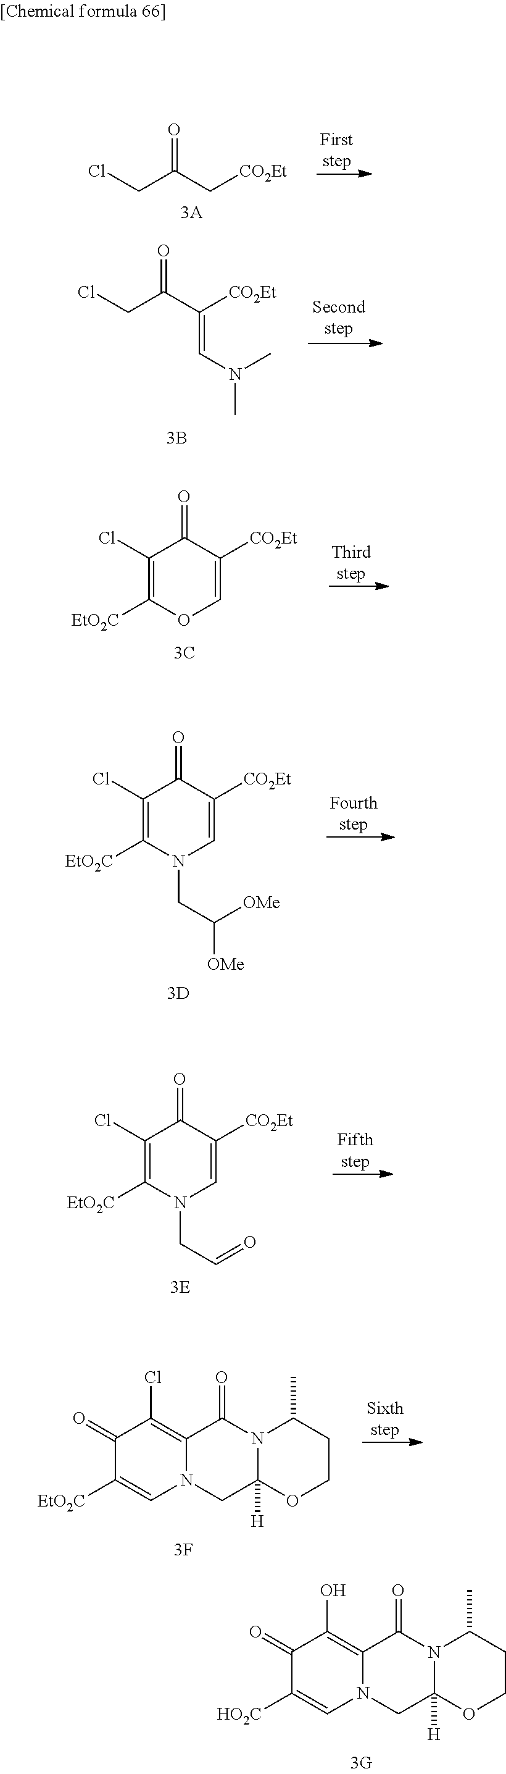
ClCC(C[CO2Et])=O.ClCC(C([CO2Et])=CN(C)C)=O.ClC1=C([EtO2C])OC=C([CO2Et])C1=O.C1(Cl)=C([EtO2C])N(CC([OMe])[OMe])C=C([CO2Et])C1=O.C1(Cl)=C([EtO2C])N(CC=O)C=C([CO2Et])C1=O.C1(=O)C([EtO2C])=CN2C(=C1Cl)C(=O)N1C([H])(C2)OCCC1C.C1(=O)C([HO2C])=CN2C(=C1O)C(=O)N1C([H])(C2)OCCC1C
